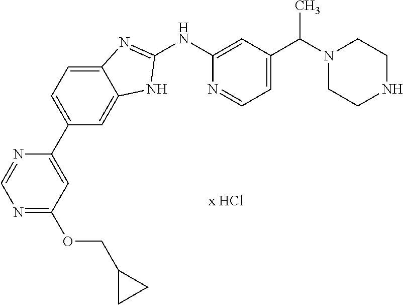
C1(NC2=CC(C(N3CCNCC3)C)=CC=N2)=NC2=CC=C(C3=CC(OCC4CC4)=NC=N3)C=C2N1
